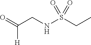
O=C(CNS(CC)(=O)=O)[H]
